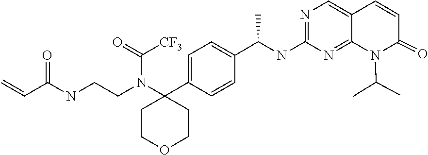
C(=C)C(=O)NCCN(C(=O)[CF3])C1(C2=CC=C(C(C)NC3=NC=C4C(=N3)N(C(C)C)C(=O)C=C4)C=C2)CCOCC1
